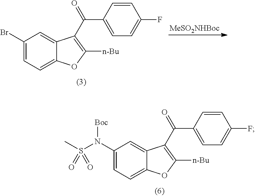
C1(Br)=CC=C2C(=C1)C(C(C1=CC=C(F)C=C1)=O)=C([n-Bu])O2.[MeSO2NHBoc].C1(N(S(C)(=O)=O)[Boc])=CC=C2C(=C1)C(C(C1=CC=C(F)C=C1)=O)=C([n-Bu])O2
